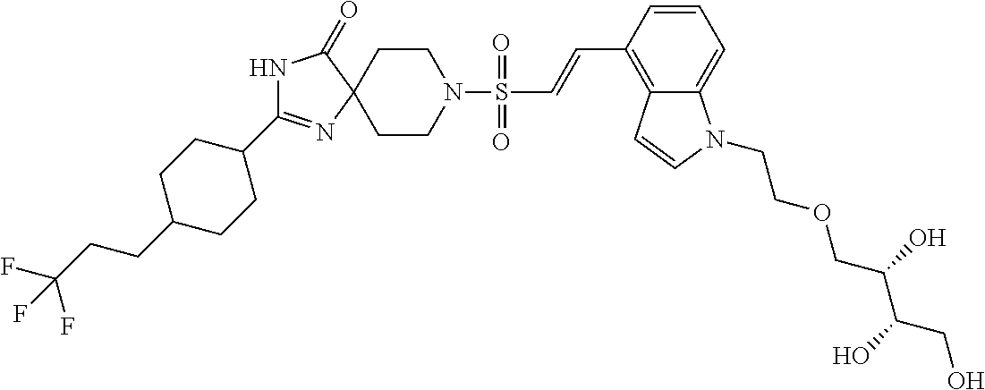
C1CN(S(C=CC2=C3C(=CC=C2)N(CCOCC(C(CO)O)O)C=C3)(=O)=O)CCC12N=C(C1CCC(CCC(F)(F)F)CC1)NC2=O
